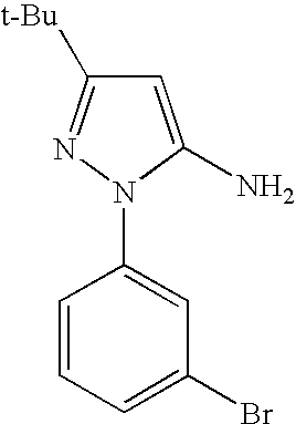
C1=CC=C(Br)C=C1N1C(N)=CC([t-Bu])=N1
